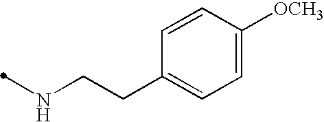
N(CCC1=CC=C([OCH3])C=C1)C
